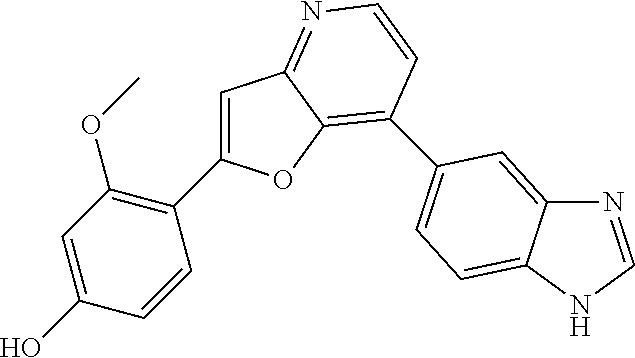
C1=CC(C2=CC3=NC=CC(C4=CC=C5C(=C4)N=CN5)=C3O2)=C(OC)C=C1O
